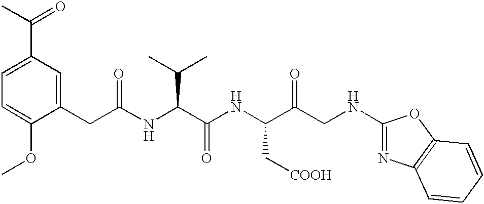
C1=C(OC)C(CC(NC(C(NC(C(CNC2=NC3=C(O2)C=CC=C3)=O)C[COOH])=O)C(C)C)=O)=CC(C(C)=O)=C1
